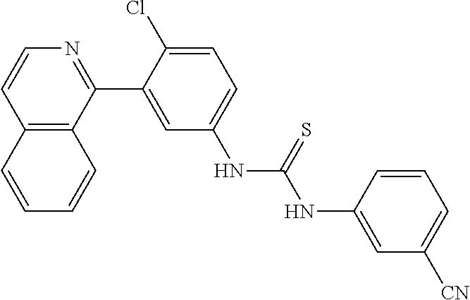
C12=C(C(C3=CC(NC(=S)NC4=CC([CN])=CC=C4)=CC=C3Cl)=NC=C1)C=CC=C2
